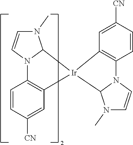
C12=C(C=C([CN])C=C1)[Ir]1(C3=C(C=CC([CN])=C3)N3C=CN(C)C13)C1N(C)C=CN21
